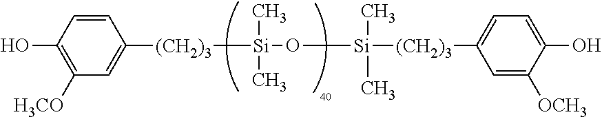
OC1=C([H3CO])C=C([(CH2)3][Si](O[Si]([(CH2)3]C2=CC=C(O)C([OCH3])=C2)(C)C)(C)C)C=C1
